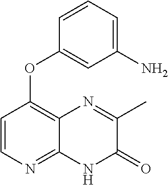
C1=CC=C(N)C=C1OC1=C2C(=NC=C1)NC(=O)C(C)=N2
